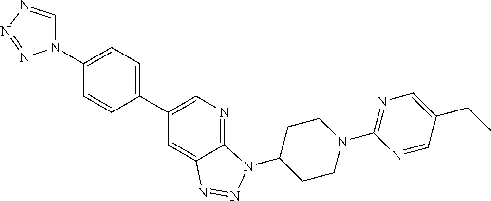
C1=C(C2=CN=C3C(=C2)N=NN3C2CCN(C3=NC=C(CC)C=N3)CC2)C=CC(N2C=NN=N2)=C1
